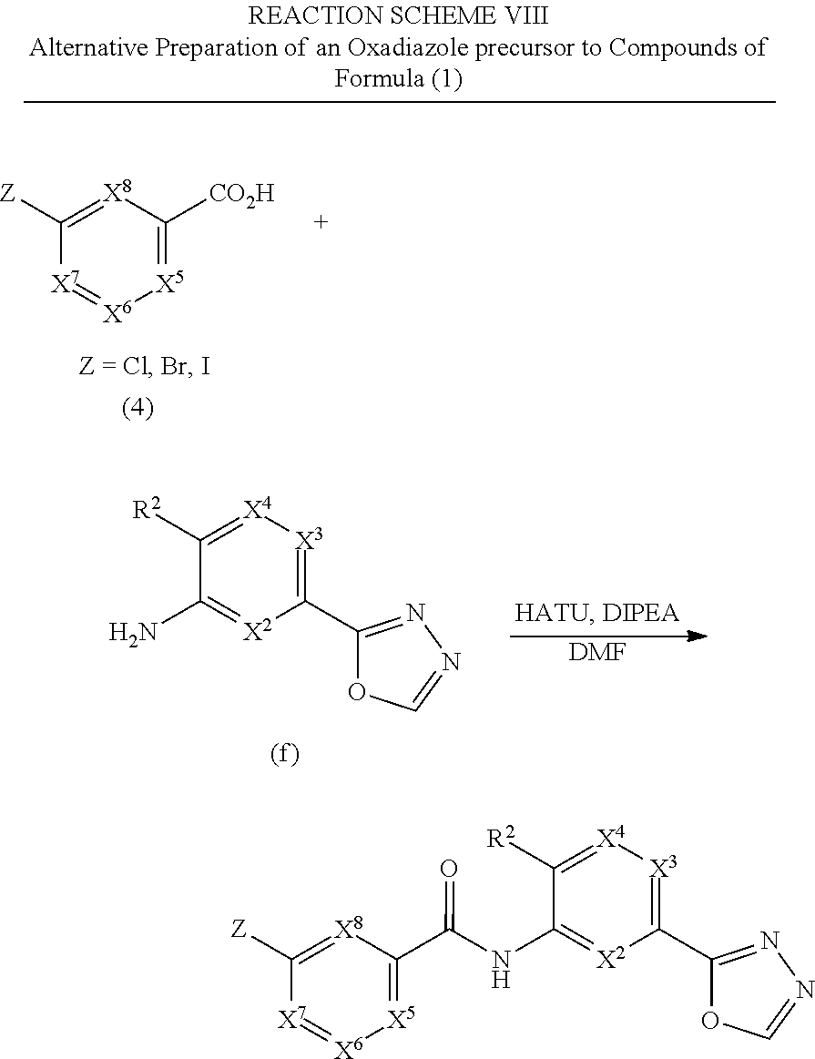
C1(C2=NN=CO2)=[X3][X4]=C([R2])C(NC(C2=[X5][X6]=[X7]C([Z])=[X8]2)=O)=[X2]1.C1(C2=NN=CO2)=[X3][X4]=C([R2])C(N)=[X2]1.[DMF].[X5]1=C([CO2H])[X8]=C([Z])[X7]=[X6]1
